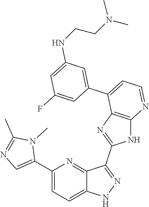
C1(C2=CN=C(C)N2C)=CC=C2C(=N1)C(C1=NC3=C(N1)N=CC=C3C1=CC(NCCN(C)C)=CC(F)=C1)=NN2
